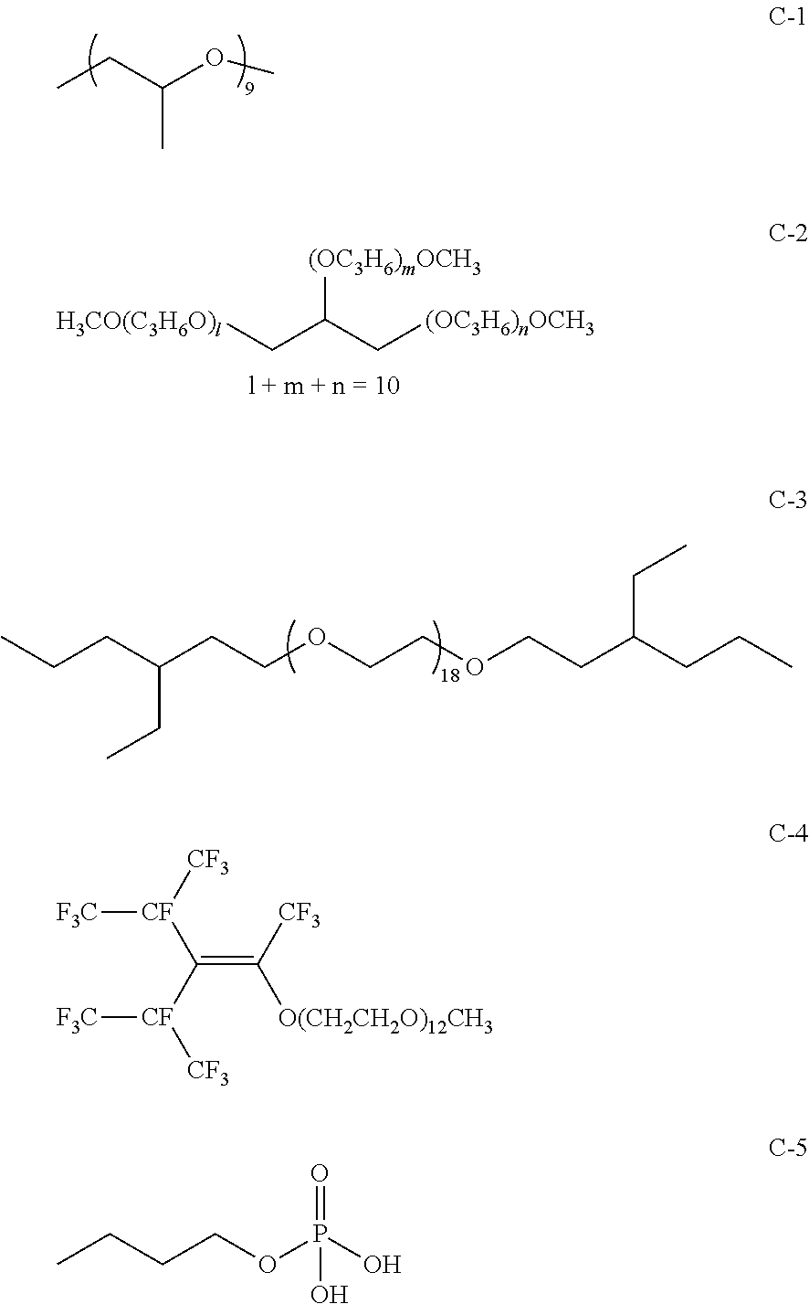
CCC(OC)C.[H3CO(C3H6O)l]CC(C[(OC3H6)nOCH3])[(OC3H6)mOCH3].CCCC(CCOCCOCCC(CCC)CC)CC.[CF3][CF](C(=C([CF3])[O(CH2CH2O)12CH3])[CF]([CF3])[F3C])[F3C].CCCCOP(O)(O)=O
